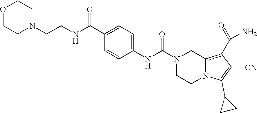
C(N1CCN2C(=C(C(N)=O)C([CN])=C2C2CC2)C1)(=O)NC1=CC=C(C(NCCN2CCOCC2)=O)C=C1
